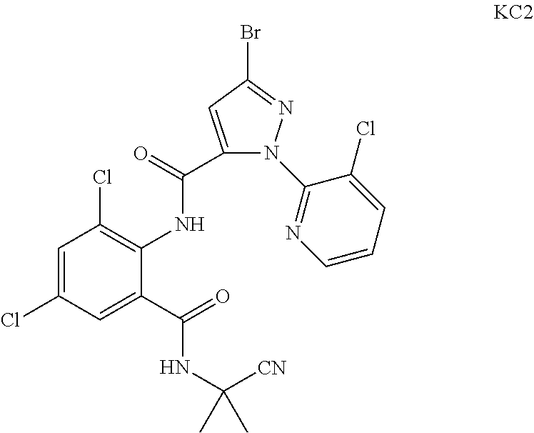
C1=C(Cl)C=C(C(=O)NC([CN])(C)C)C(NC(C2=CC(Br)=NN2C2=NC=CC=C2Cl)=O)=C1Cl
